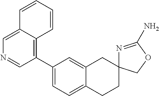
C1(C2=C3C(=CN=C2)C=CC=C3)=CC=C2C(=C1)CC1(CC2)N=C(N)OC1
